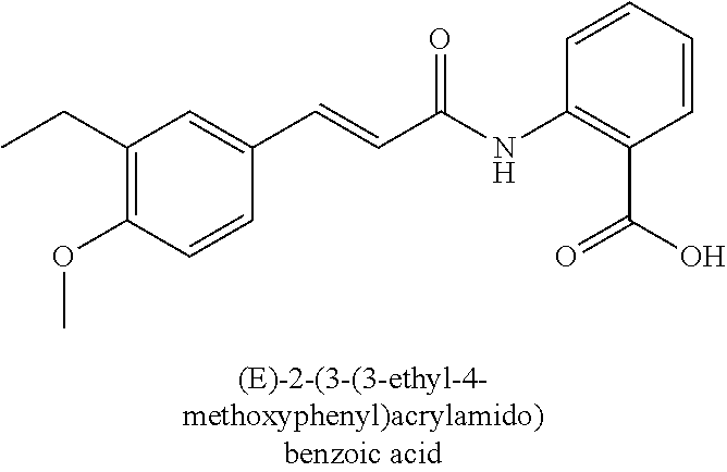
C1=CC(NC(C=CC2=CC(CC)=C(OC)C=C2)=O)=C(C(O)=O)C=C1
